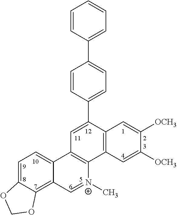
C1=C2C(=C3C(=C1)C1=C([N+](C)=C3)C3=C(C(C4=CC=C(C5=CC=CC=C5)C=C4)=C1)C=C([OCH3])C([OCH3])=C3)OCO2
